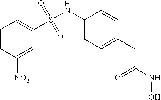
C1=CC([NO2])=CC(S(NC2=CC=C(CC(=O)NO)C=C2)(=O)=O)=C1
